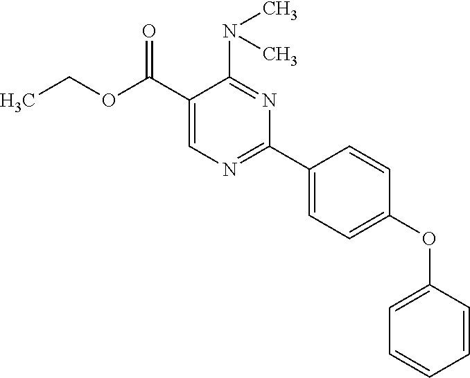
N(C1=NC(C2=CC=C(OC3=CC=CC=C3)C=C2)=NC=C1C(OCC)=O)(C)C
